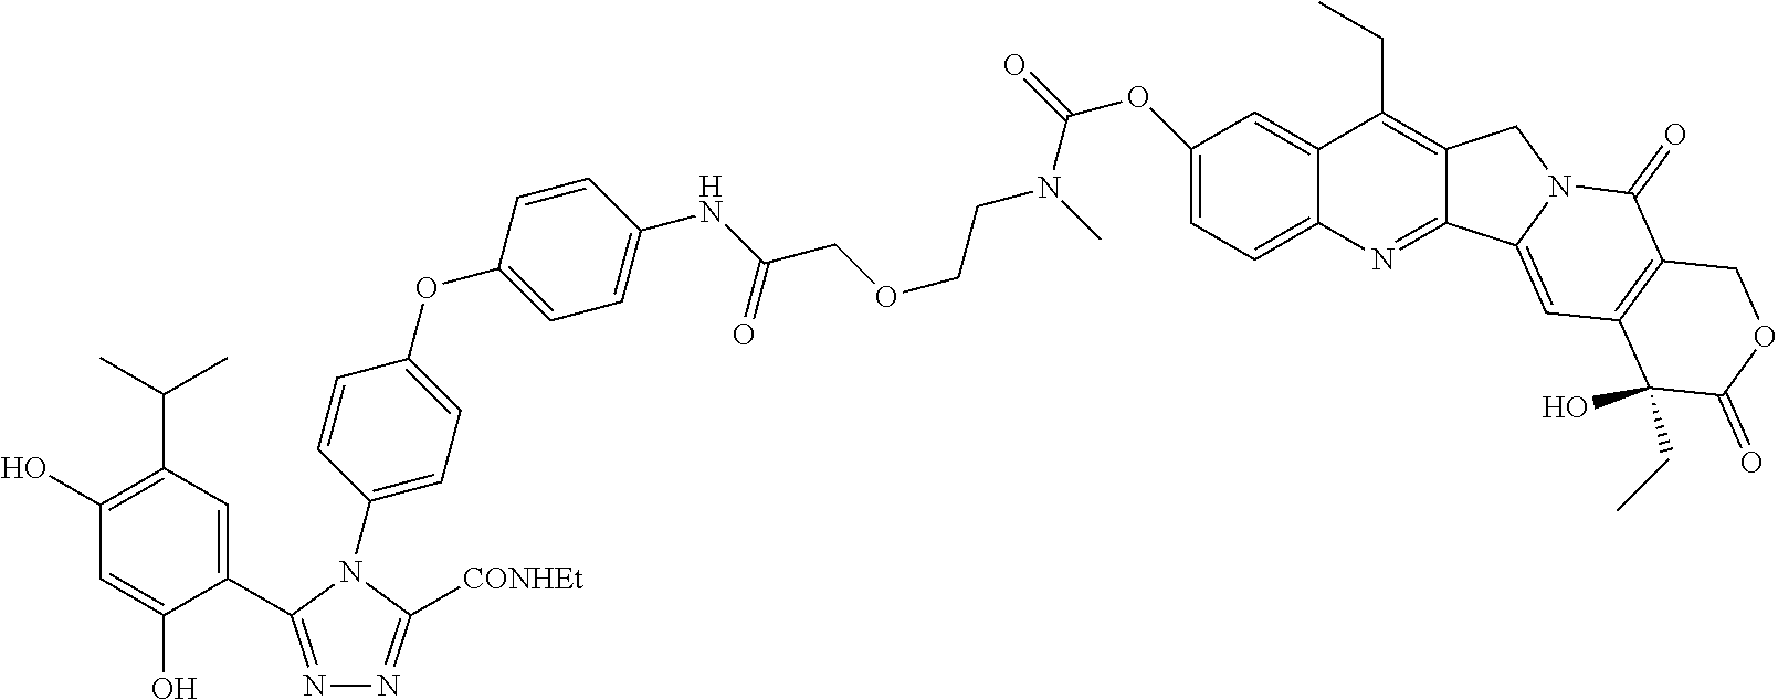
N1=C(C2=CC(C(C)C)=C(O)C=C2O)N(C2=CC=C(OC3=CC=C(NC(COCCN(C(=O)OC4=CC=C5C(=C4)C(CC)=C4C(=N5)C5=CC6=C(C(=O)N5C4)COC(=O)C6(O)CC)C)=O)C=C3)C=C2)C([CONHEt])=N1
